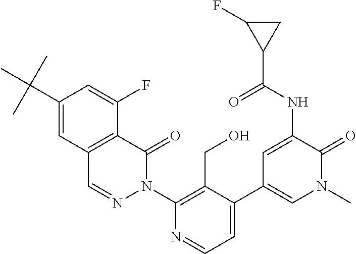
C12=C(C(=O)N(C3=C(CO)C(C4=CN(C)C(=O)C(NC(C5CC5F)=O)=C4)=CC=N3)N=C1)C(F)=CC(C(C)(C)C)=C2
